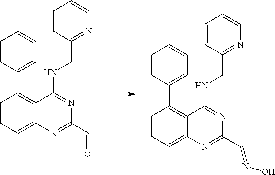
C1=CC=C2C(=C1C1=CC=CC=C1)C(NCC1=NC=CC=C1)=NC(C=NO)=N2.C1=CC=C2C(=C1C1=CC=CC=C1)C(NCC1=NC=CC=C1)=NC(C=O)=N2
